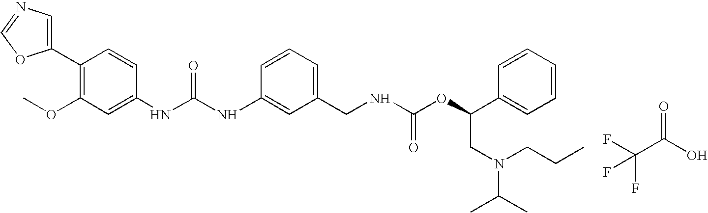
C1(C2=C(OC)C=C(NC(NC3=CC(CNC(OC(C4=CC=CC=C4)CN(C(C)C)CCC)=O)=CC=C3)=O)C=C2)=CN=CO1.FC(C(O)=O)(F)F
